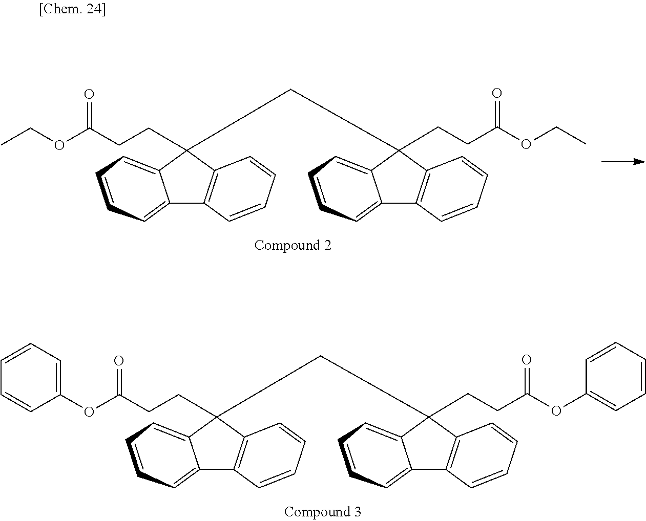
C1(CC2(CCC(OC3=CC=CC=C3)=O)C3=CC=CC=C3C3=C2C=CC=C3)(CCC(OC2=CC=CC=C2)=O)C2=CC=CC=C2C2=C1C=CC=C2.C1(CC2(CCC(OCC)=O)C3=CC=CC=C3C3=C2C=CC=C3)(CCC(OCC)=O)C2=CC=CC=C2C2=C1C=CC=C2
